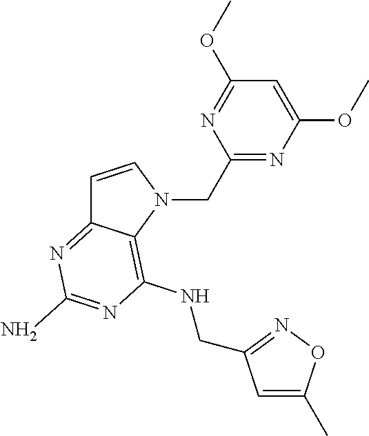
C1=CN(CC2=NC(OC)=CC(OC)=N2)C2=C(NCC3=NOC(C)=C3)N=C(N)N=C12
